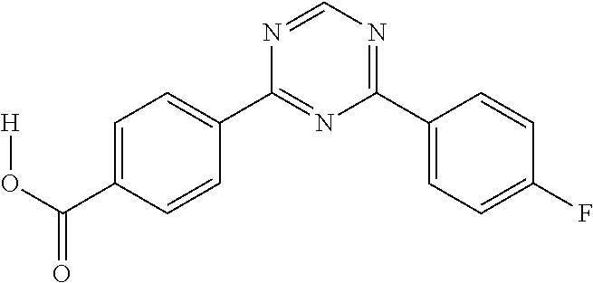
C1=C(C(O[H])=O)C=CC(C2=NC(C3=CC=C(F)C=C3)=NC=N2)=C1
